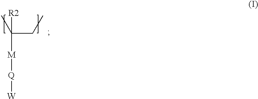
C([M][Q][W])(CC)(C)[R2]
